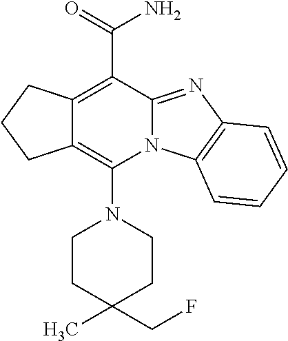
C12=C(C(=O)N)C3=NC4=C(N3C(N3CCC(C)(CF)CC3)=C1CCC2)C=CC=C4
